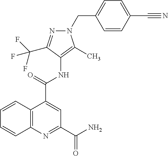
C1=CC(C#N)=CC=C1CN1C(C)=C(NC(C2=CC(C(N)=O)=NC3=C2C=CC=C3)=O)C(C(F)(F)F)=N1
